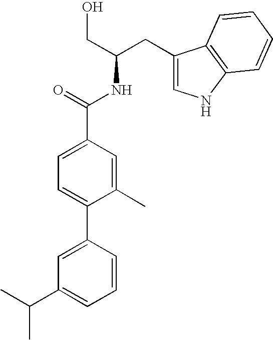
C1=C(C2=CC(C(C)C)=CC=C2)C(C)=CC(C(=O)NC(CO)CC2=CNC3=C2C=CC=C3)=C1
